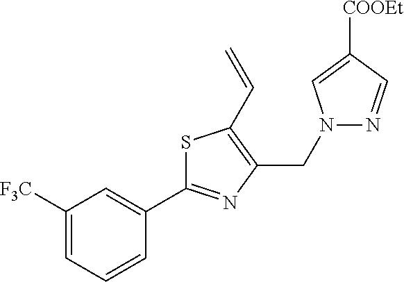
C(C1=C(C=C)SC(C2=CC([F3C])=CC=C2)=N1)N1N=CC([COOEt])=C1
